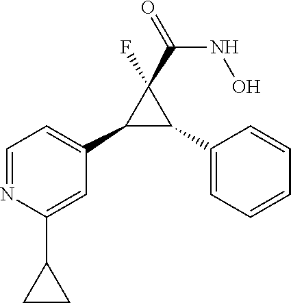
C1(C2=CC=CC=C2)C(C2=CC=NC(C3CC3)=C2)C1(C(=O)NO)F
